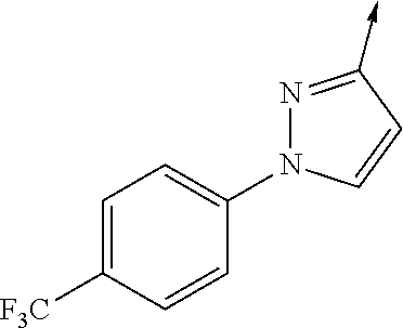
N1(C2=CC=C([CF3])C=C2)N=C(->C)C=C1
